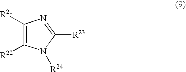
C1([R21])=C([R22])N([R24])C([R23])=N1
